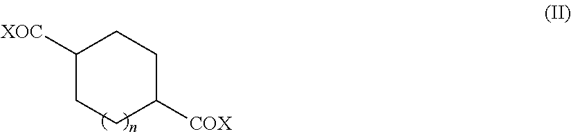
C1([XOC])CCC([COX])CC1
